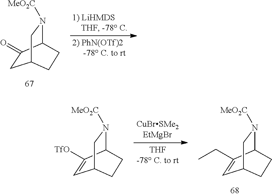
C1C(=O)C2N([MeO2C])CC1CC2.C1=C([TfO])C2N([MeO2C])CC1CC2.C1=C(CC)C2N([MeO2C])CC1CC2
